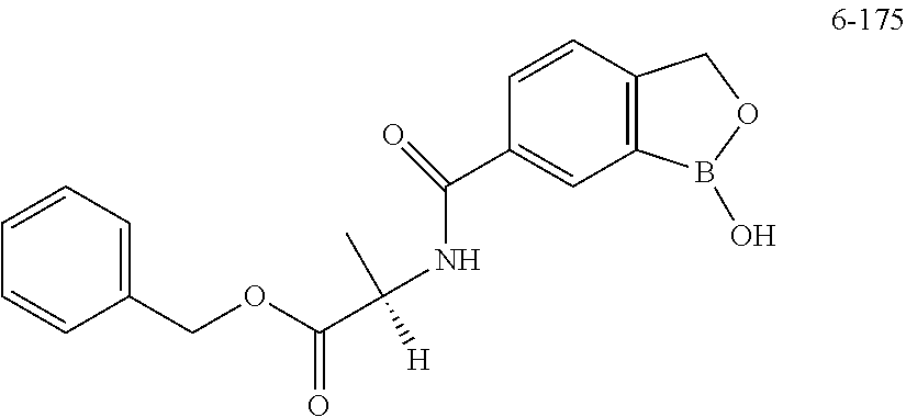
C(OCC1=CC=CC=C1)(=O)C(C)([H])NC(C1=CC2=C(C=C1)COB2O)=O
